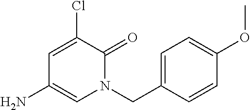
C1=C(CN2C(=O)C(Cl)=CC(N)=C2)C=CC(OC)=C1
